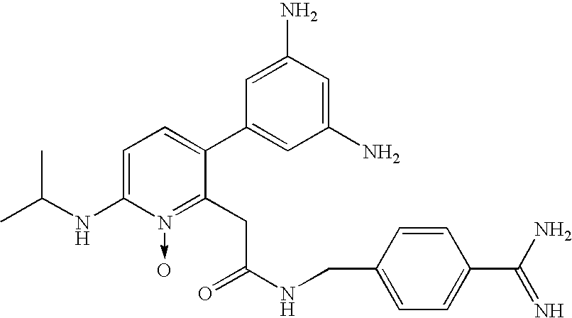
C1=C(NC(C)C)N(->O)=C(CC(NCC2=CC=C(C(N)=N)C=C2)=O)C(C2=CC(N)=CC(N)=C2)=C1
